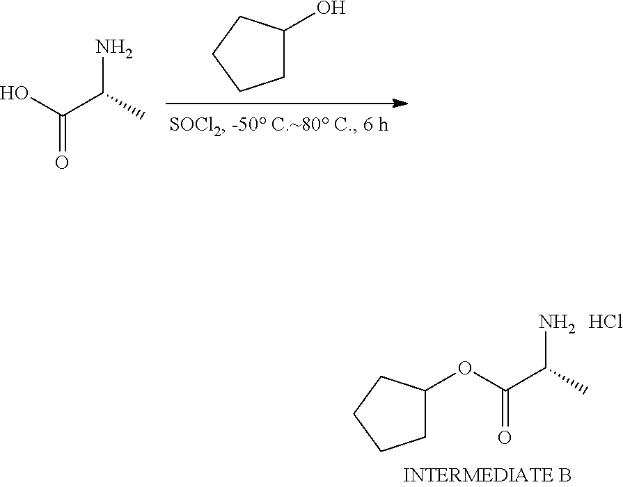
OC(C(C)N)=O.C1(O)CCCC1.C1(OC(C(C)N)=O)CCCC1.Cl
